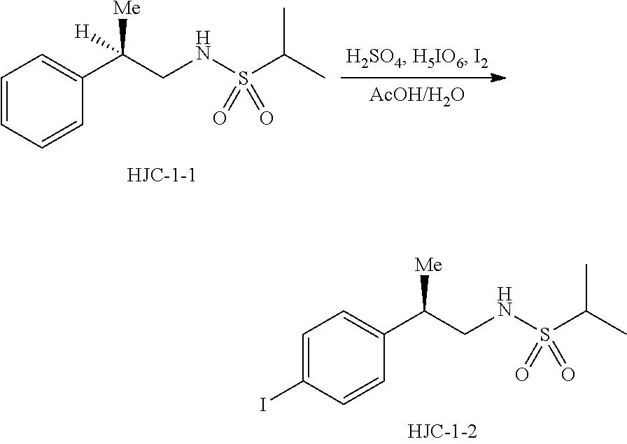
C1=C(I)C=CC(C(CNS(C(C)C)(=O)=O)[Me])=C1.C1=CC=CC(C(CNS(C(C)C)(=O)=O)([Me])[H])=C1
